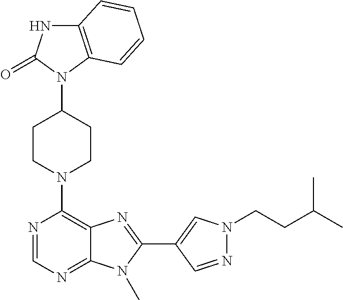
C12=C(C=CC=C1)N(C1CCN(C3=C4C(=NC=N3)N(C)C(C3=CN(CCC(C)C)N=C3)=N4)CC1)C(=O)N2
